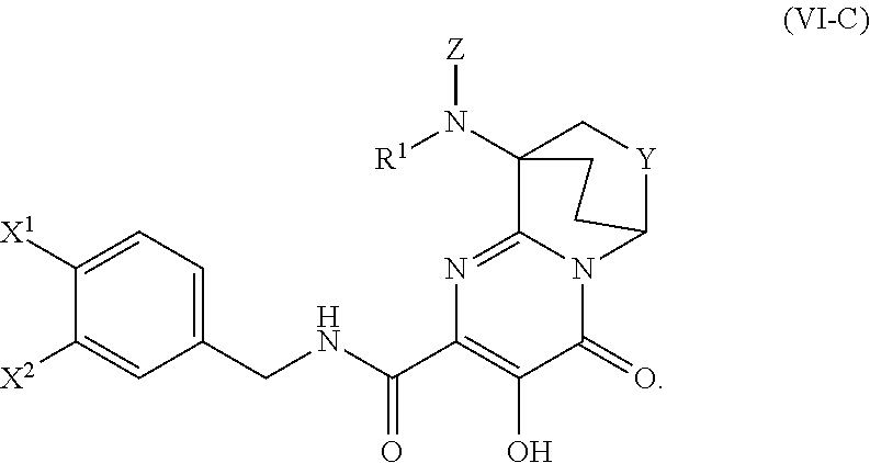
N1=C2N(C(=O)C(O)=C1C(=O)NCC1=CC=C([X1])C([X2])=C1)C1[Y]CC2(N([R1])[Z])CC1
